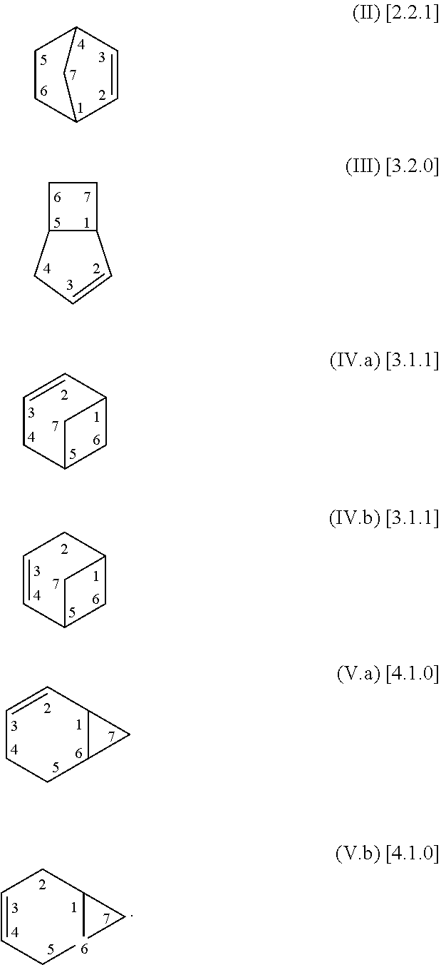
C12CCC(C=C1)C2.C1CC2C1C=CC2.C1=CC2CC(C1)C2.C1=CC2C(CC1)C2.C1=CC[6]2C(C1)C2.C1=CC2CC(C1)C2
